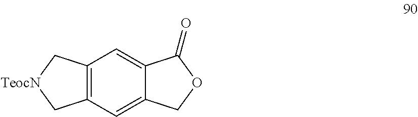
C12=C(C=C3C(=C1)COC3=O)C[TeocN]C2
